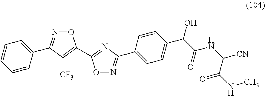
C1=CC=CC(C2=NOC(C3=NC(C4=CC=C(C(C(NC([CN])C(=O)NC)=O)O)C=C4)=NO3)=C2[CF3])=C1
